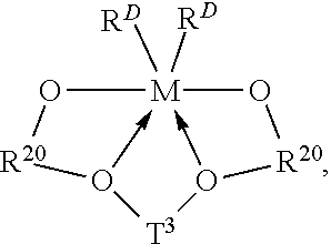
O12->[M]3([RD])([RD])(-O([T3]1)[R20]O3)O[R20]2
